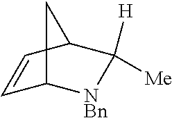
C1=CC2C([H])([Me])[NBn]C1C2
